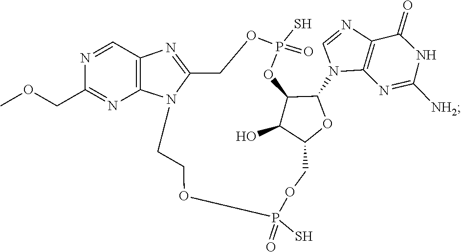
C1=NC2=C(N1C1C3C(O)C(COP(S)(=O)OCCN4C(=NC5=C4N=C(COC)N=C5)COP(S)(=O)O3)O1)N=C([NH2])NC2=O
